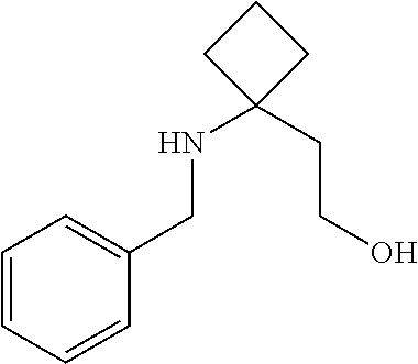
C1(NCC2=CC=CC=C2)(CCO)CCC1
